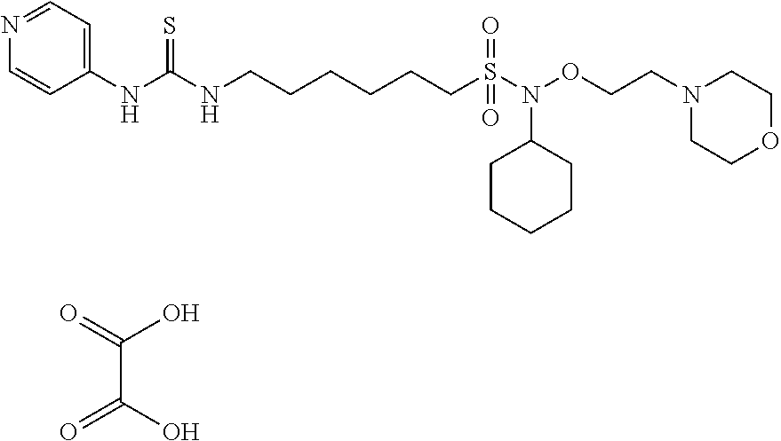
C1(NC(NCCCCCCS(N(OCCN2CCOCC2)C2CCCCC2)(=O)=O)=S)=CC=NC=C1.O=C(C(=O)O)O
